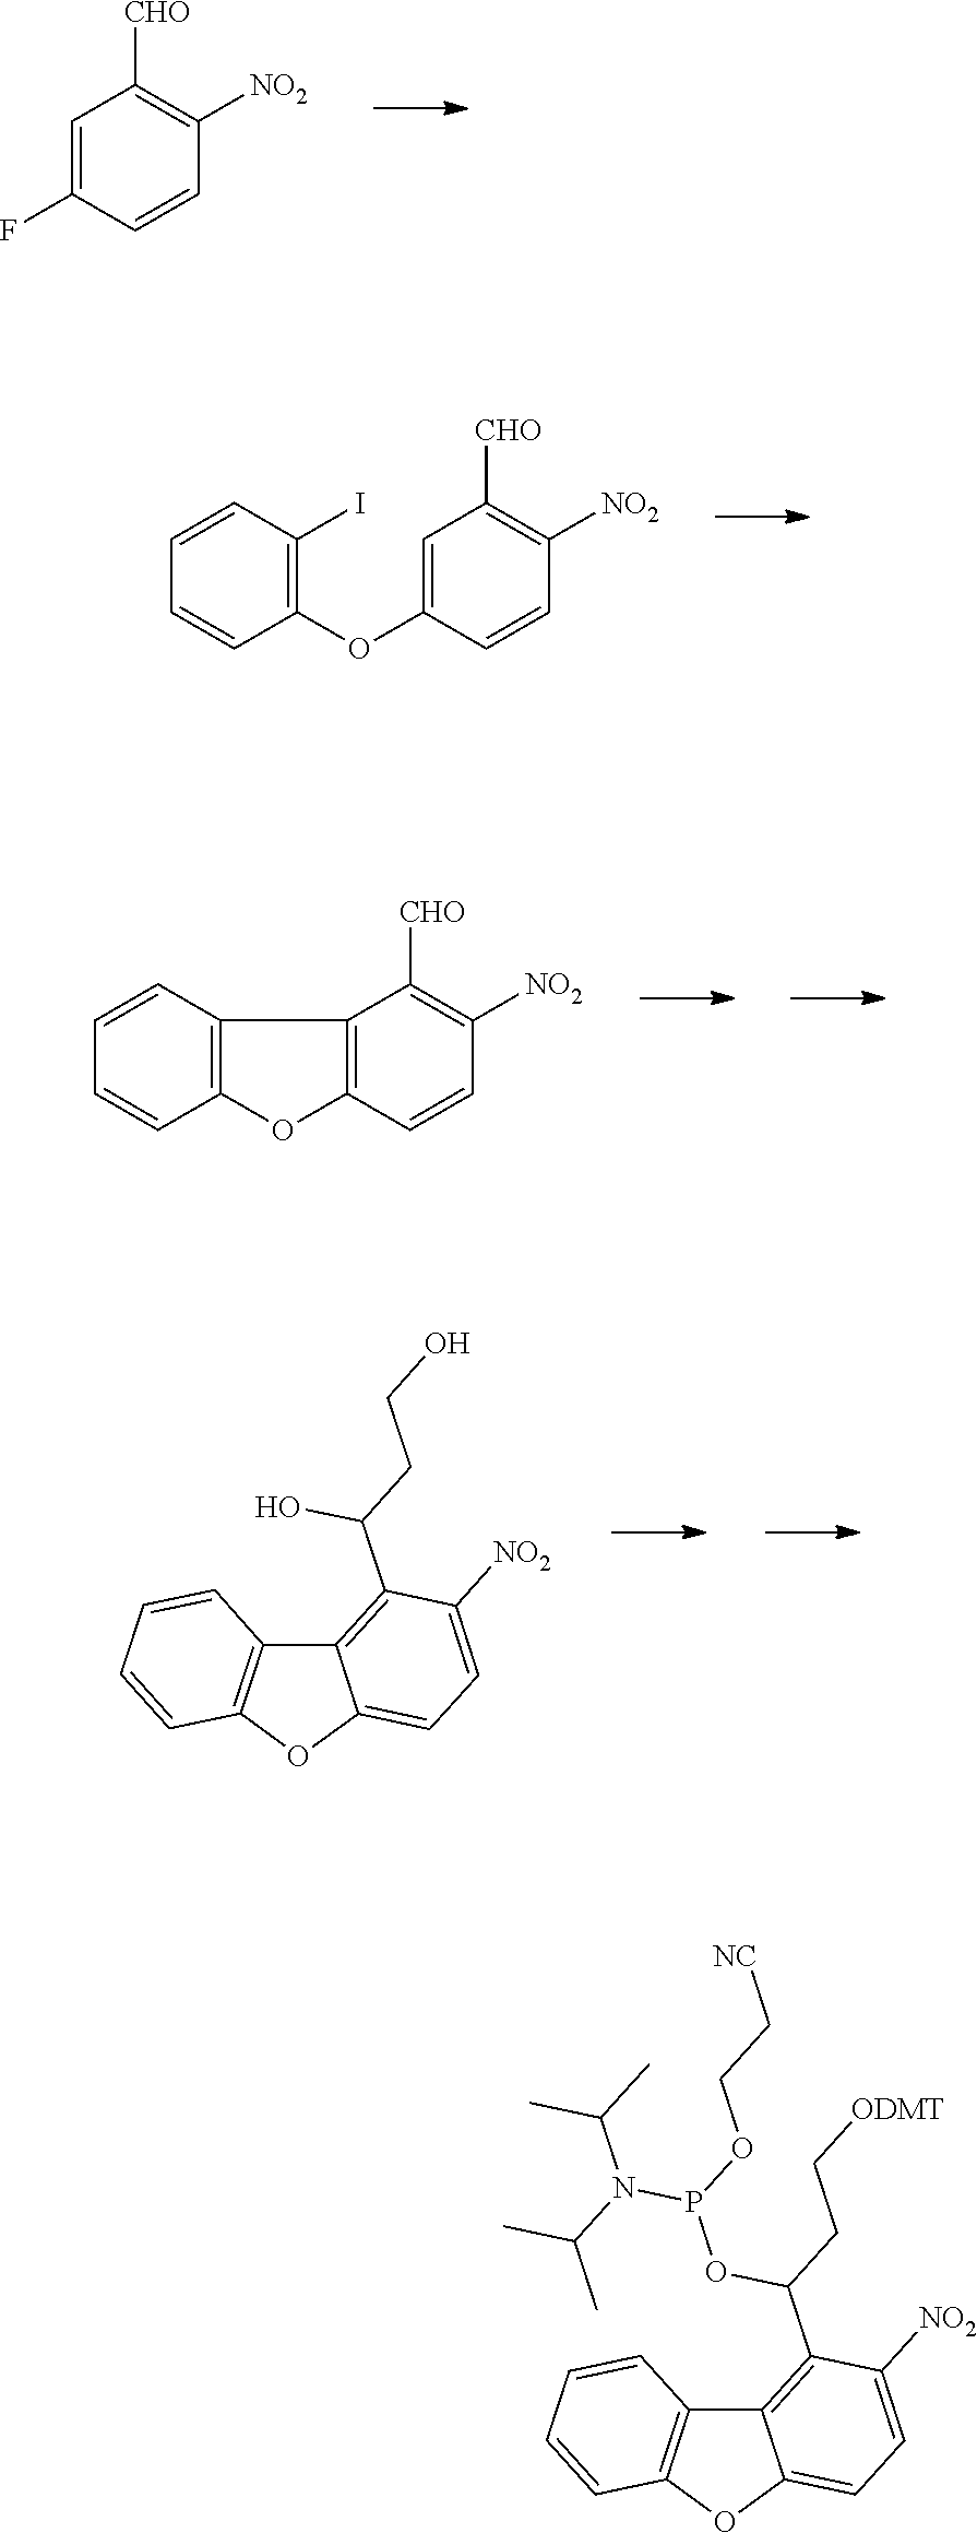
FC1=CC([CHO])=C([NO2])C=C1.C1=CC(OC2=CC([CHO])=C([NO2])C=C2)=C(I)C=C1.C1=CC2=C(C=C1)C1=C(O2)C=CC([NO2])=C1[CHO].C1=CC2=C(OC3=CC=C([NO2])C(C(O)CCO)=C23)C=C1.CC(C)N(P(OC(C1=C2C(=CC=C1[NO2])OC1=C2C=CC=C1)CC[ODMT])OCC[NC])C(C)C
